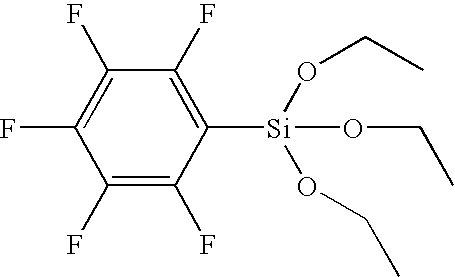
C1(F)=C(F)C([Si](OCC)(OCC)OCC)=C(F)C(F)=C1F
